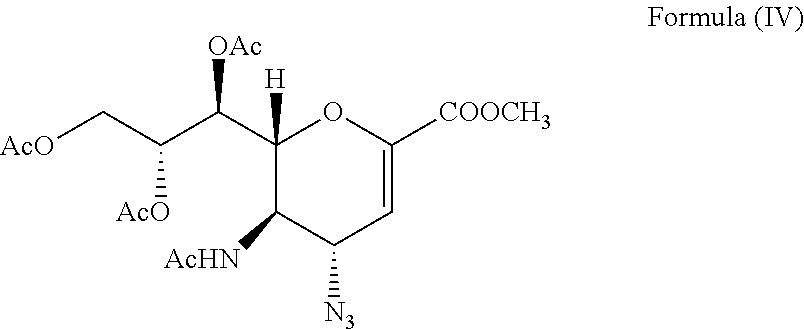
[AcO]CC(C(C1([H])C([AcHN])C([N3])C=C([COOCH3])O1)[OAc])[AcO]
